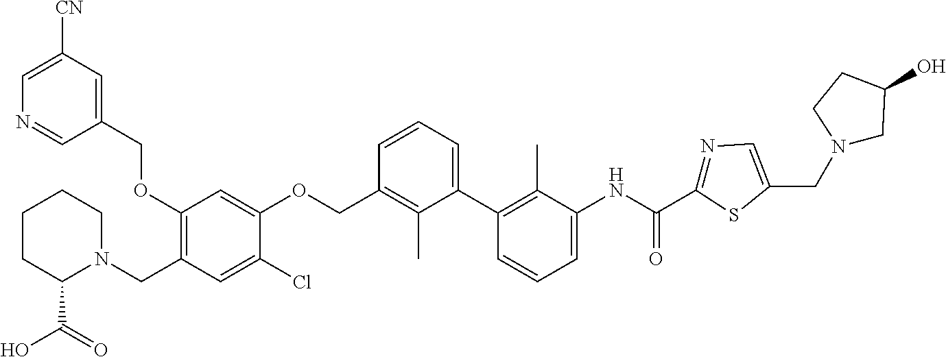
C1([CN])=CN=CC(COC2=C(CN3CCCCC3C(=O)O)C=C(Cl)C(OCC3=C(C)C(C4=C(C)C(NC(=O)C5=NC=C(CN6CC(O)CC6)S5)=CC=C4)=CC=C3)=C2)=C1
